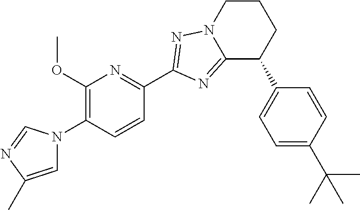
C12=NC(C3=NC(OC)=C(N4C=C(C)N=C4)C=C3)=NN1CCCC2C1=CC=C(C(C)(C)C)C=C1
